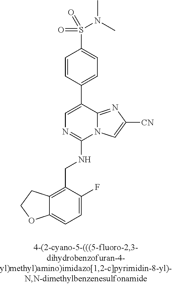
C12=CC=C(F)C(CNC3=NC=C(C4=CC=C(S(N(C)C)(=O)=O)C=C4)C4=NC([CN])=CN34)=C1CCO2
